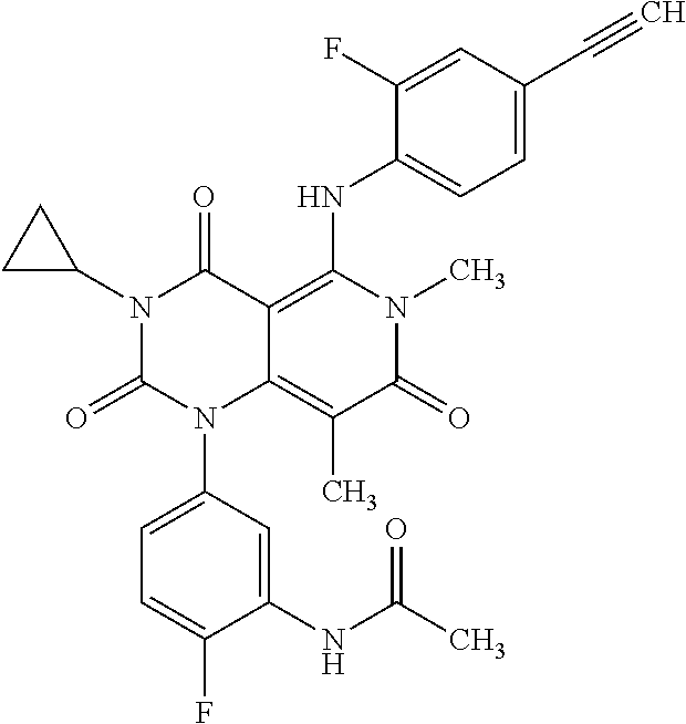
C1(NC(C)=O)=CC(N2C3=C(C)C(=O)N(C)C(NC4=CC=C(C#C)C=C4F)=C3C(=O)N(C3CC3)C2=O)=CC=C1F
